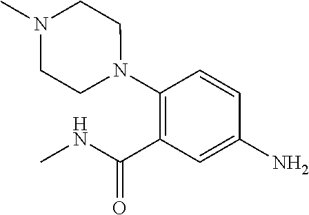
C1(N2CCN(C)CC2)=C(C(NC)=O)C=C(N)C=C1
